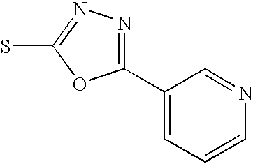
C1(C2=CC=CN=C2)=NN=C(S)O1
